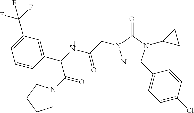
N1=C(C2=CC=C(Cl)C=C2)N(C2CC2)C(=O)N1CC(=O)NC(C1=CC(C(F)(F)F)=CC=C1)C(=O)N1CCCC1
